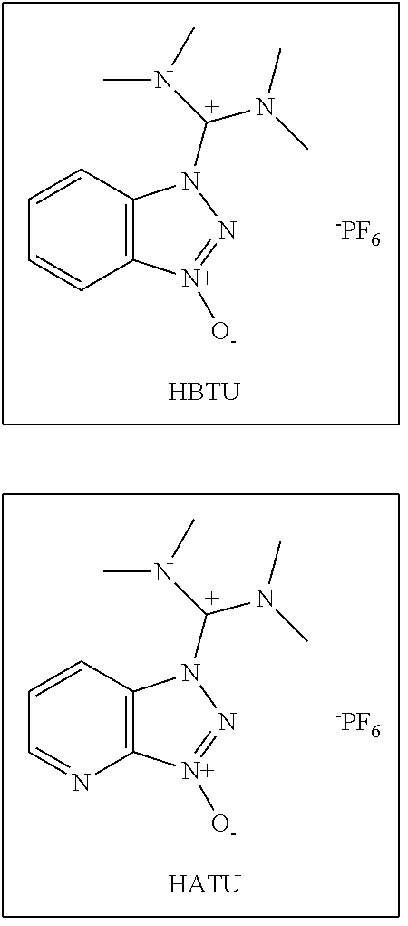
C1=CC=CC2=C1N([C+](N(C)C)N(C)C)N=[N+]2[O-].[-PF6].[HBTU].C1=CC=NC2=C1N([C+](N(C)C)N(C)C)N=[N+]2[O-].[-PF6].[HATU]
